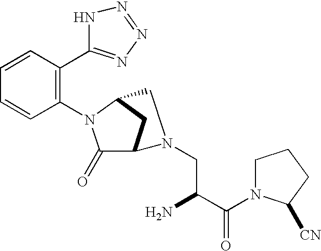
C1(=O)C2CC(N1C1=C(C3=NN=NN3)C=CC=C1)CN2CC(C(N1CCCC1[CN])=O)N
